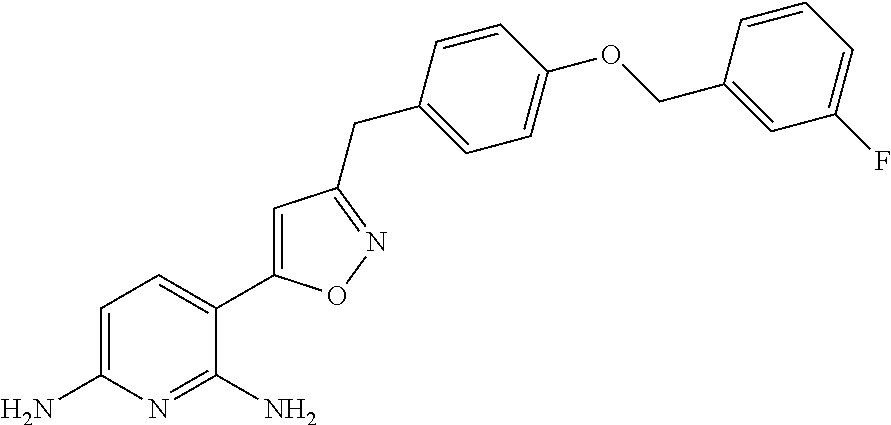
C1=C(N)N=C(N)C(C2=CC(CC3=CC=C(OCC4=CC(F)=CC=C4)C=C3)=NO2)=C1
